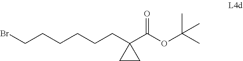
C(CCCC1(C(OC(C)(C)C)=O)CC1)CCBr
